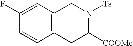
C12=C(C=C(F)C=C1)CN([Ts])C([COOMe])C2
